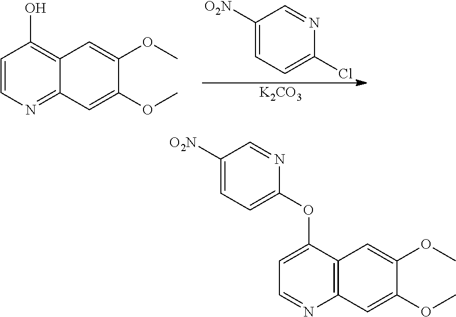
C1=CN=C2C(=C1O)C=C(OC)C(OC)=C2.C1([O2N])=CC=C(Cl)N=C1.[K2CO3].C1=C(OC2=CC=C([O2N])C=N2)C2=C(N=C1)C=C(OC)C(OC)=C2
